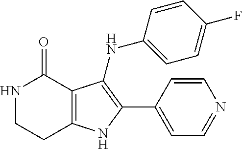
N1CCC2=C(C1=O)C(NC1=CC=C(F)C=C1)=C(C1=CC=NC=C1)N2
